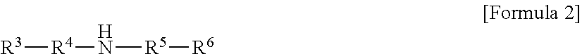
[R3][R4]N[R5][R6]
